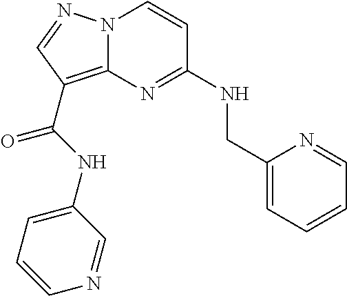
C1(CNC2=NC3=C(C(=O)NC4=CC=CN=C4)C=NN3C=C2)=CC=CC=N1
